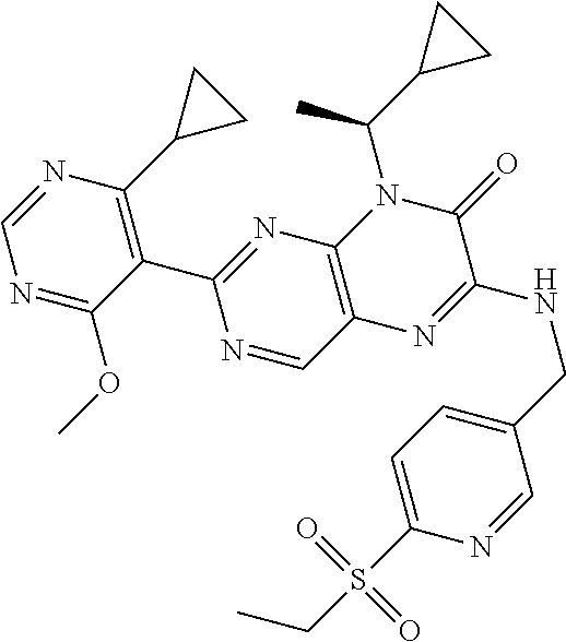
C1(C2=NC3=C(C=N2)N=C(NCC2=CC=C(S(CC)(=O)=O)N=C2)C(=O)N3C(C2CC2)C)=C(C2CC2)N=CN=C1OC
